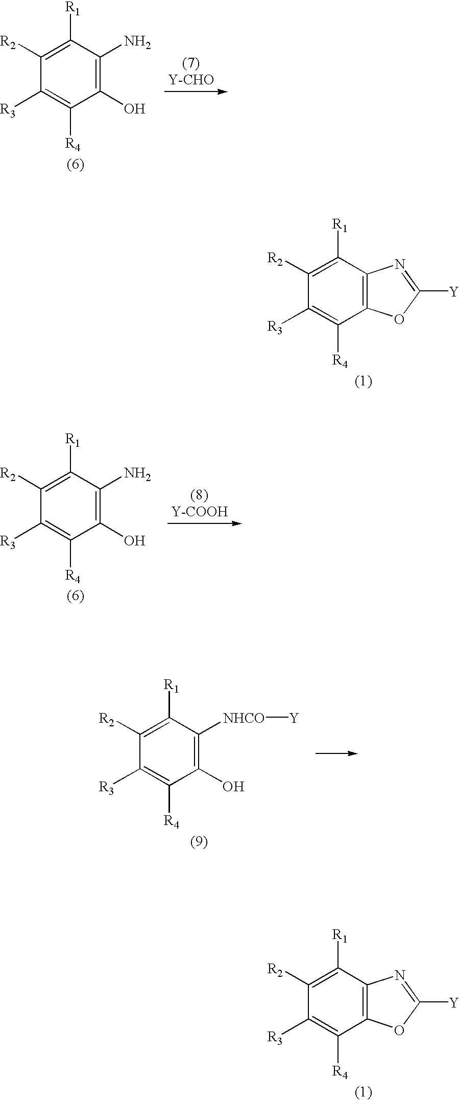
C1([R3])=C([R4])C2=C(C([R1])=C1[R2])N=C([Y])O2.C1([R3])=C([R4])C(O)=C(N)C([R1])=C1[R2].C1([R3])=C([R4])C(O)=C([NHCO][Y])C([R1])=C1[R2].C1([R3])=C([R4])C2=C(C([R1])=C1[R2])N=C([Y])O2.C1([R3])=C([R4])C(O)=C(N)C([R1])=C1[R2]
